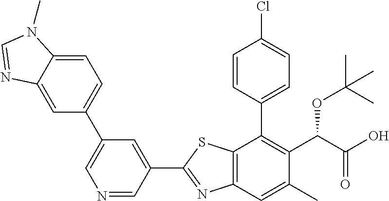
C1(C2=NC3=C(S2)C(C2=CC=C(Cl)C=C2)=C(C(C(O)=O)OC(C)(C)C)C(C)=C3)=CC(C2=CC=C3C(=C2)N=CN3C)=CN=C1
